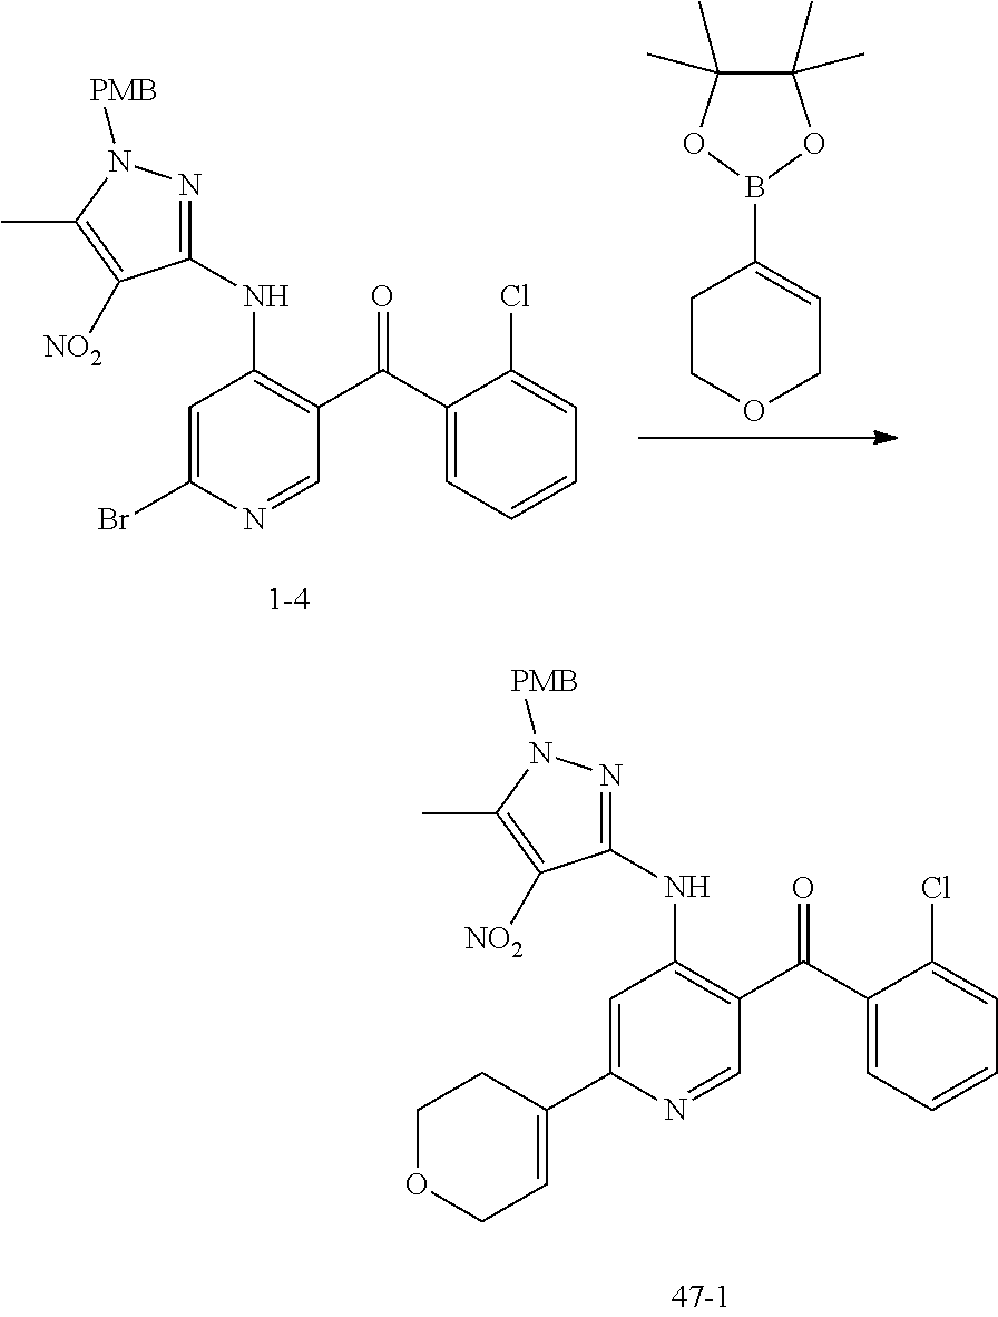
C1=C(Br)N=CC(C(C2=CC=CC=C2Cl)=O)=C1NC1=NN([PMB])C(C)=C1[NO2].C1COCC=C1B1OC(C)(C)C(C)(C)O1.C1=C(C2=CCOCC2)N=CC(C(C2=CC=CC=C2Cl)=O)=C1NC1=NN([PMB])C(C)=C1[NO2]
